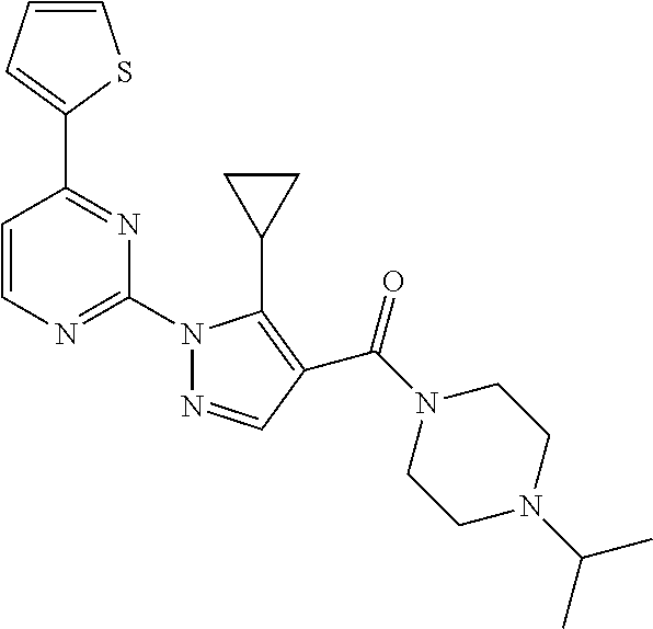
C1=CC=C(C2=NC(N3N=CC(C(N4CCN(C(C)C)CC4)=O)=C3C3CC3)=NC=C2)S1
